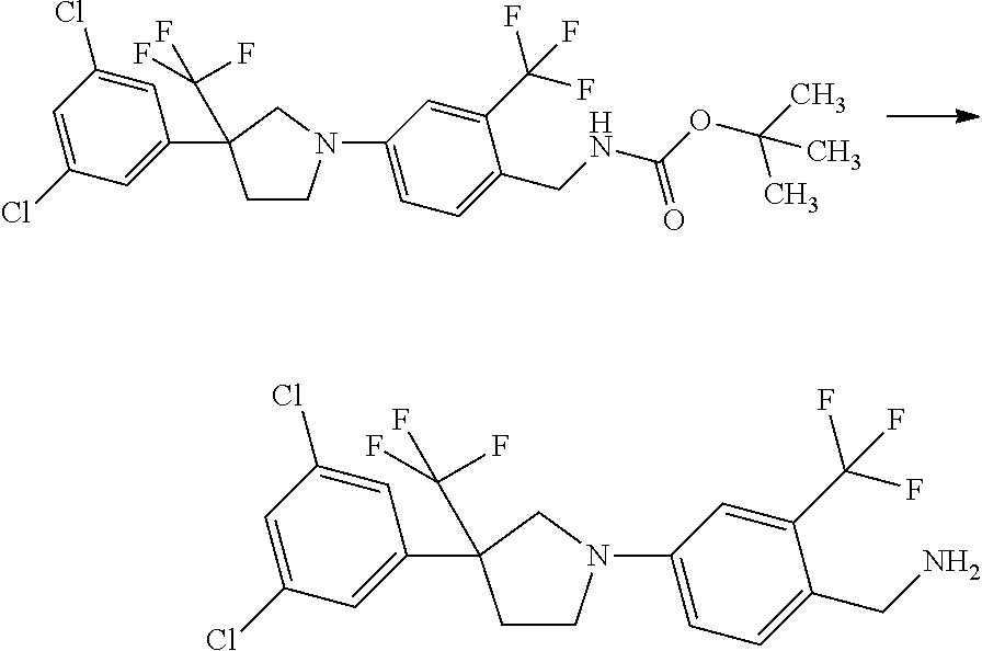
C1=C(Cl)C=C(Cl)C=C1C1(C(F)(F)F)CCN(C2=CC=C(CNC(OC(C)(C)C)=O)C(C(F)(F)F)=C2)C1.C1=C(Cl)C=C(Cl)C=C1C1(C(F)(F)F)CCN(C2=CC=C(CN)C(C(F)(F)F)=C2)C1
